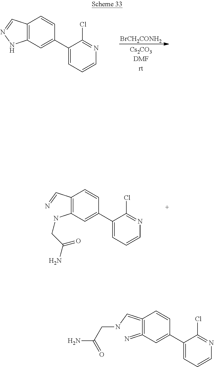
[BrCH2CONH2].C12=C(C=C(C3=CC=CN=C3Cl)C=C1)NN=C2.C1(C=N)=C(NCC(N)=O)C=C(C2=CC=CN=C2Cl)C=C1.C1(=CNCC(N)=O)=C(=N)C=C(C2=CC=CN=C2Cl)C=C1
